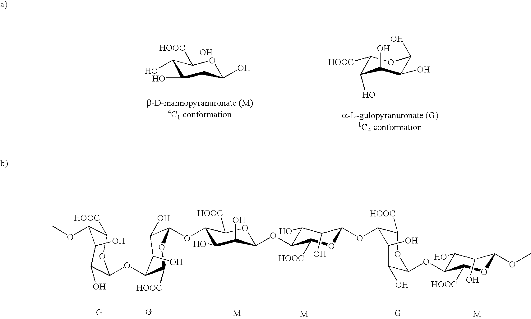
C1(O)C(O)C(O)C(O)OC1[HOOC].C1([HOOC])C(O)C(O)C(O)C(O)O1.C1([HOOC])C(OC)C(O)C(O)C(OC2C([HOOC])OC(OC3C(O)C(O)C(OC4C(O)C(O)C(OC5C([HOOC])OC(OC6C(O)C(O)C(OC)OC6[HOOC])C(O)C5O)OC4[HOOC])OC3[HOOC])C(O)C2O)O1
